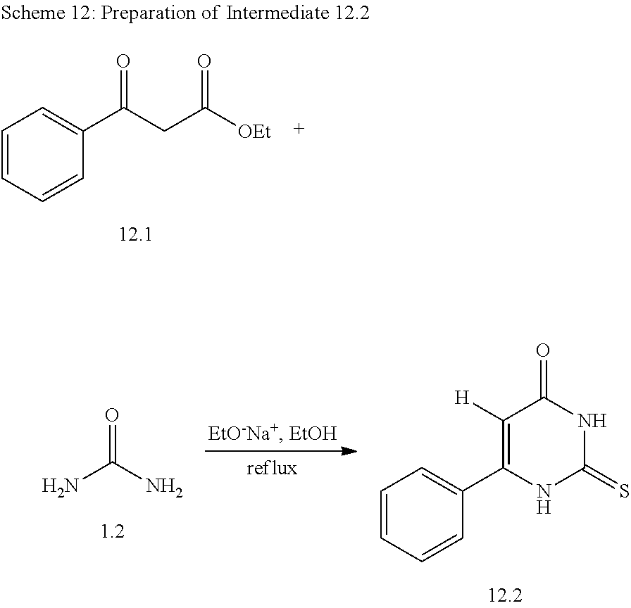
C1=CC=CC(C(CC([OEt])=O)=O)=C1.NC(N)=O.C1=CC=CC(C2=C([H])C(=O)NC(=S)N2)=C1
